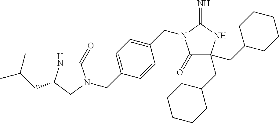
C1(=O)NC(CC(C)C)CN1CC1=CC=C(CN2C(=O)C(CC3CCCCC3)(CC3CCCCC3)NC2=N)C=C1
